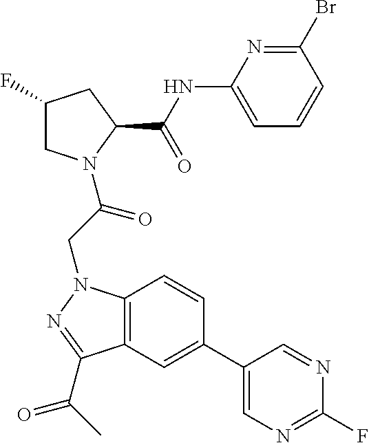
C1(NC(C2CC(F)CN2C(CN2C3=C(C(C(C)=O)=N2)C=C(C2=CN=C(F)N=C2)C=C3)=O)=O)=CC=CC(Br)=N1
